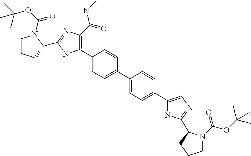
C1(C2=C(C(=O)NC)N=C(C3CCCN3C(OC(C)(C)C)=O)N2)=CC=C(C2=CC=C(C3=CN=C(C4N(C(OC(C)(C)C)=O)CCC4)N3)C=C2)C=C1
